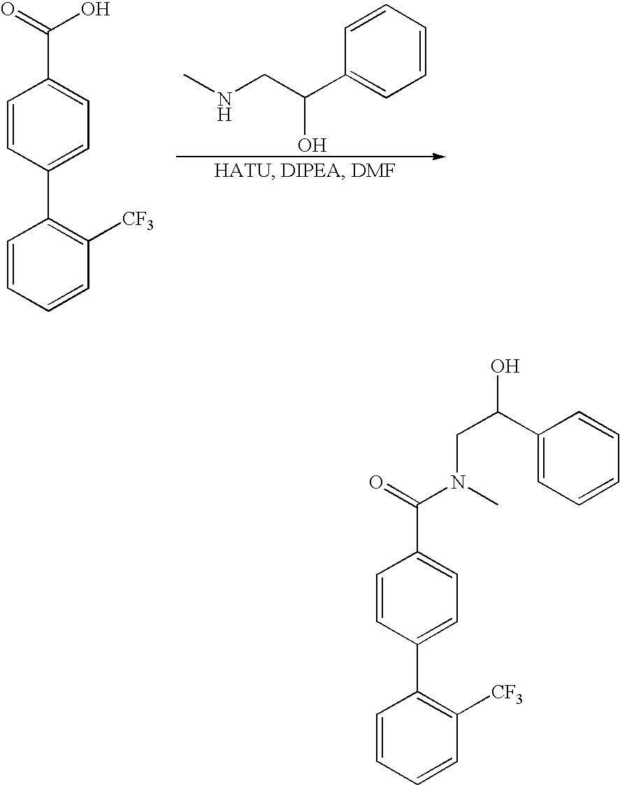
C1=CC=CC([CF3])=C1C1=CC=C(C(=O)O)C=C1.C1=CC=CC=C1C(O)CNC.C1=CC=CC([CF3])=C1C1=CC=C(C(=O)N(CC(C2=CC=CC=C2)O)C)C=C1
